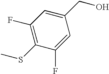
C1(F)=C(SC)C(F)=CC(CO)=C1
